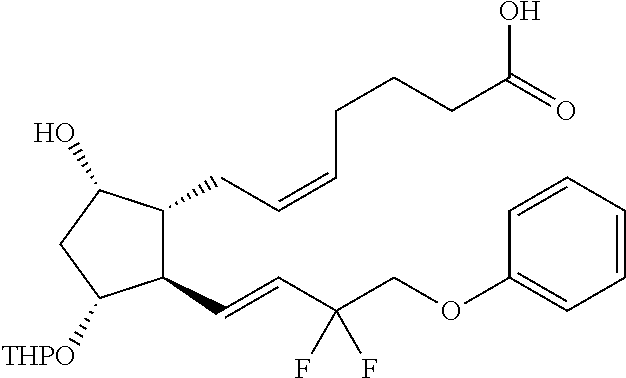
C1(C=CC(COC2=CC=CC=C2)(F)F)C(CC=CCCCC(O)=O)C(O)CC1[THPO]
